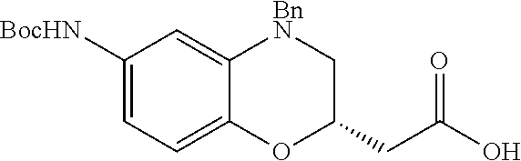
C1([BocHN])=CC=C2C(=C1)[BnN]CC(CC(O)=O)O2
